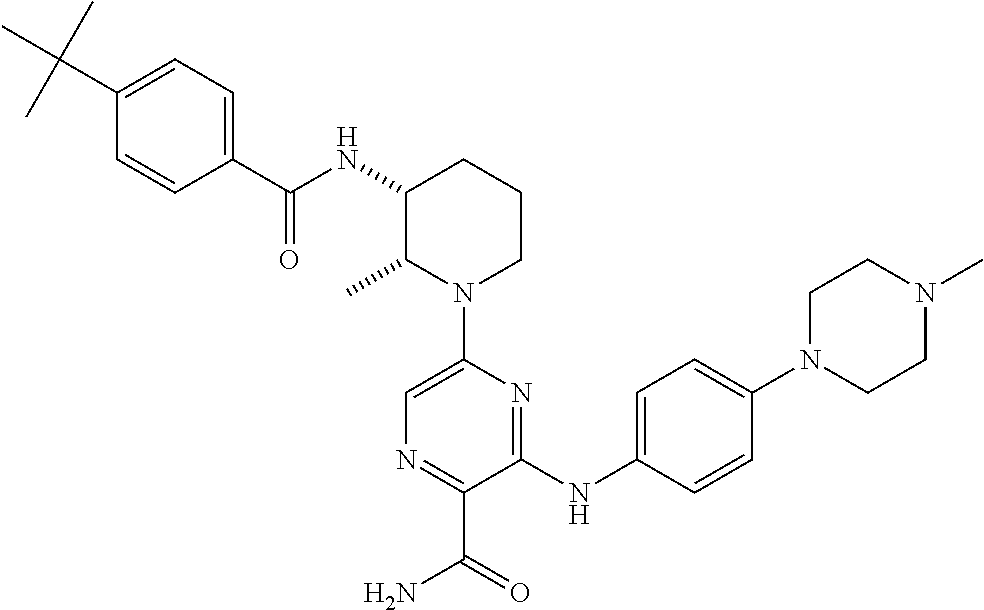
C1(C(=O)NC2C(C)N(C3=CN=C(C(N)=O)C(NC4=CC=C(N5CCN(C)CC5)C=C4)=N3)CCC2)=CC=C(C(C)(C)C)C=C1
